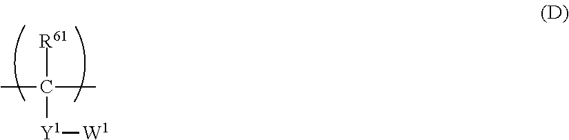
CC([R61])([Y1][W1])C
